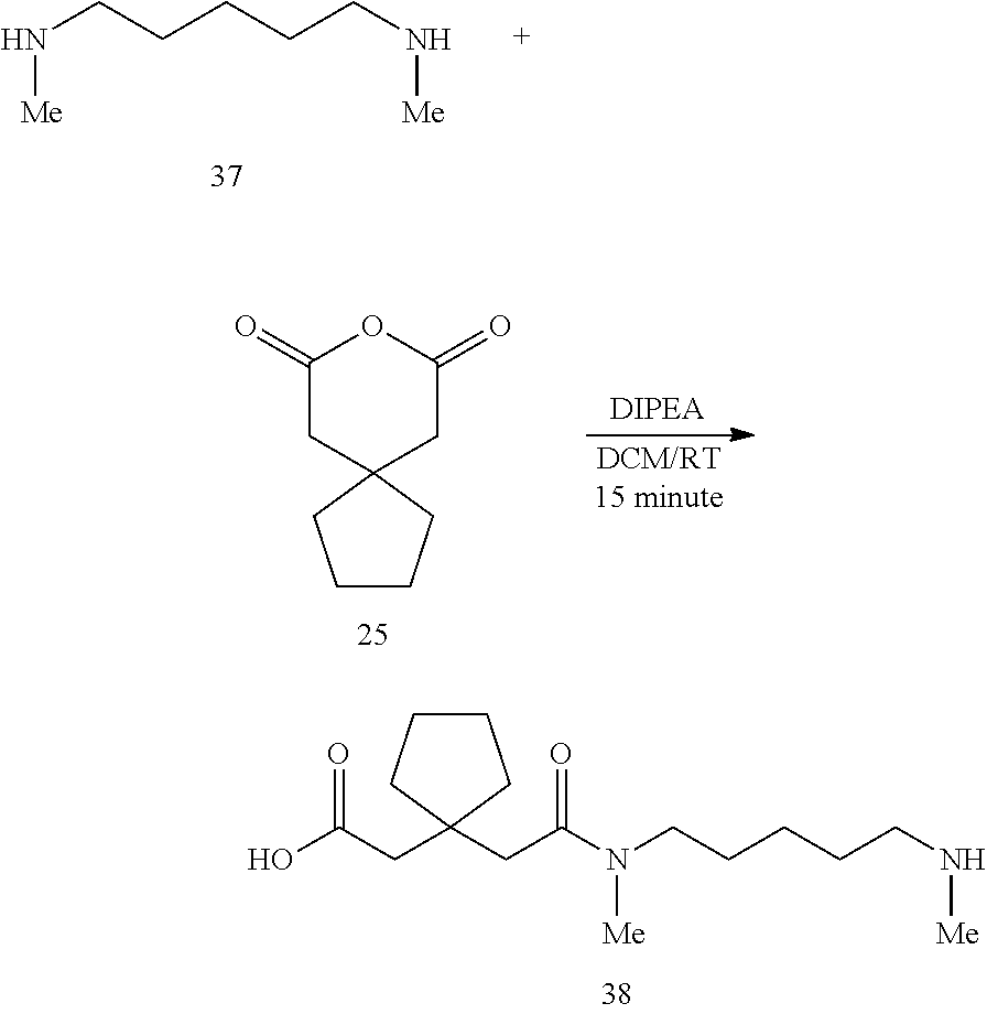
OC(CC1(CC(N(CCCCCN[Me])[Me])=O)CCCC1)=O.N(CCCCCN[Me])[Me].C1(=O)CC2(CC(=O)O1)CCCC2
